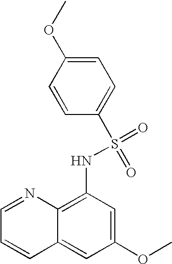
C1=NC2=C(NS(=O)(=O)C3=CC=C(OC)C=C3)C=C(OC)C=C2C=C1
